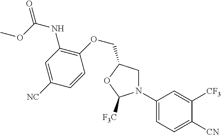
N1(C2=CC=C([CN])C([CF3])=C2)CC(COC2=C(NC(OC)=O)C=C([NC])C=C2)OC1[F3C]
